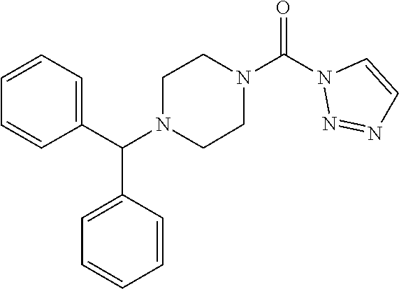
O=C(N1N=NC=C1)N1CCN(C(C2=CC=CC=C2)C2=CC=CC=C2)CC1
